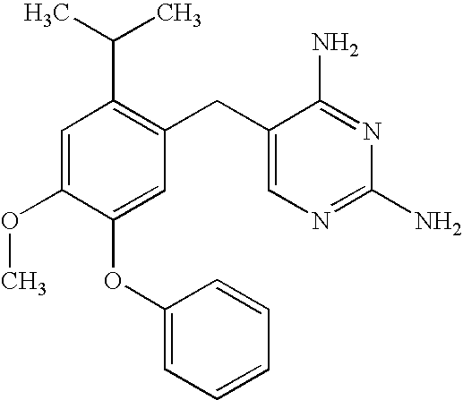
C1=C(OC)C(OC2=CC=CC=C2)=CC(CC2=CN=C(N)N=C2N)=C1C(C)C
